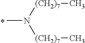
CN([(CH2)7]C)[(CH2)7]C
